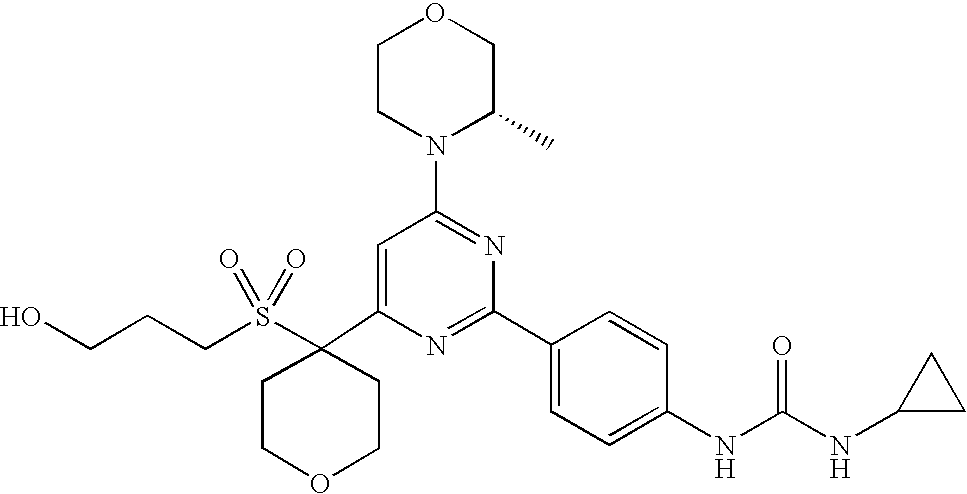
C1(C2(S(CCCO)(=O)=O)CCOCC2)=CC(N2C(C)COCC2)=NC(C2=CC=C(NC(=O)NC3CC3)C=C2)=N1
